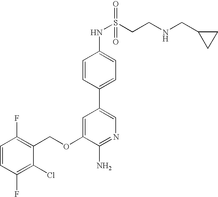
C1=CC(F)=C(Cl)C(COC2=CC(C3=CC=C(NS(CCNCC4CC4)(=O)=O)C=C3)=CN=C2N)=C1F
